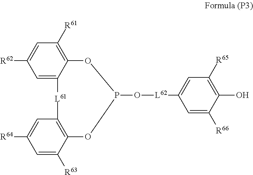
C1=C2C(=C([R61])C=C1[R62])OP(O[L62]C1=CC([R65])=C(O)C([R66])=C1)OC1=C([L61]2)C=C([R64])C=C1[R63]
